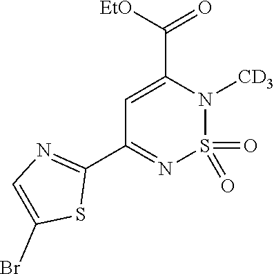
[EtO]C(=O)C1=CC(C2=NC=C(Br)S2)=NS(=O)(=O)N1[CD3]
